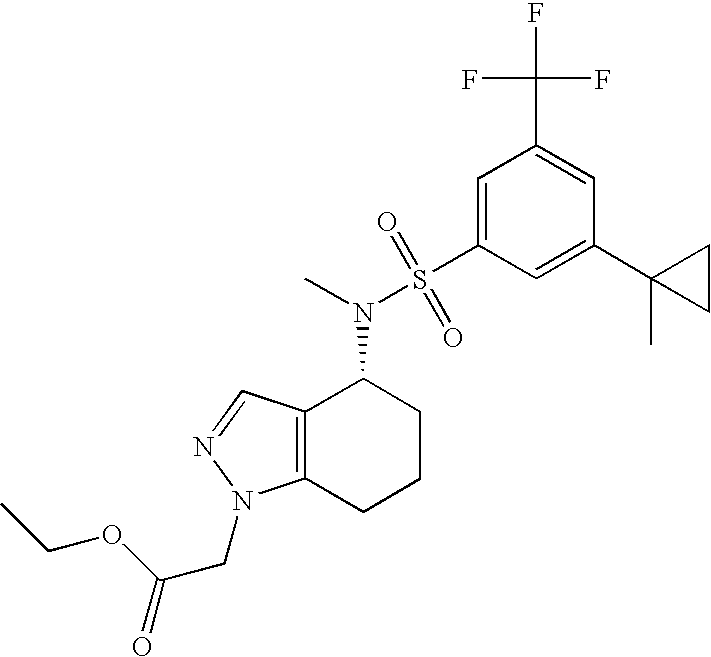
C1(C2(C)CC2)=CC(S(=O)(=O)N(C)C2C3=C(CCC2)N(CC(=O)OCC)N=C3)=CC(C(F)(F)F)=C1
